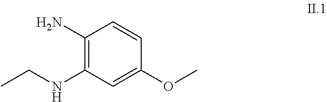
C1(N)=C(NCC)C=C(OC)C=C1
